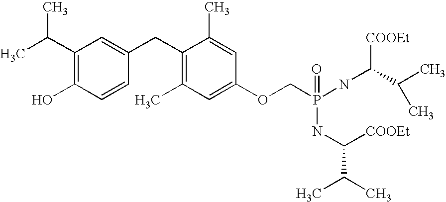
C1(C(C)C)=C(O)C=CC(CC2=C(C)C=C(OCP(NC(C(C)C)[COOEt])(=O)NC(C(C)C)[COOEt])C=C2C)=C1
